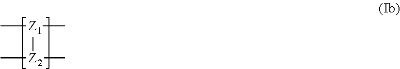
C[Z1](C)[Z2](C)C
